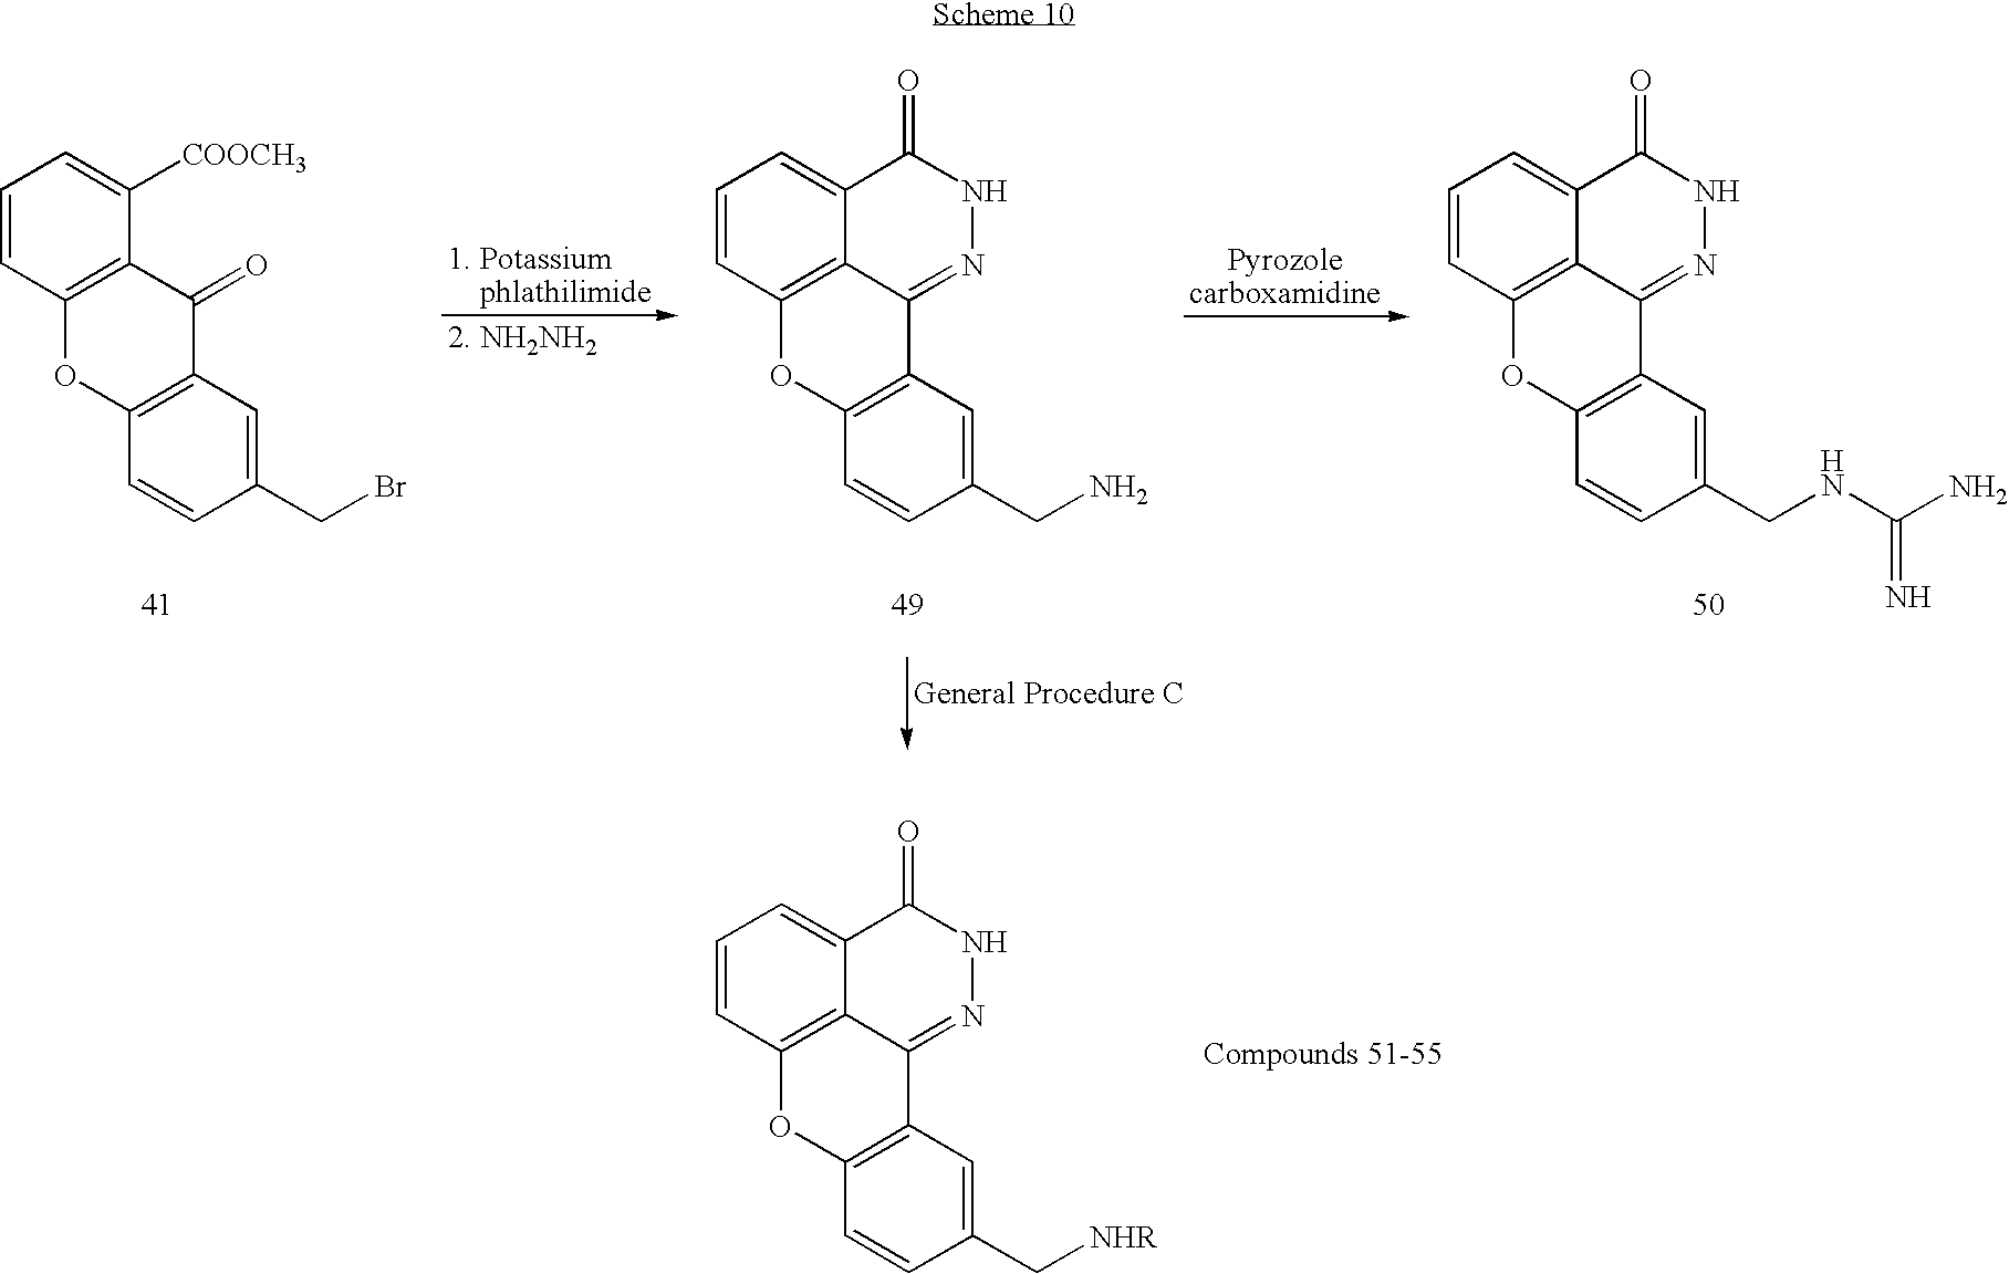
C1=CC2=C(C([COOCH3])=C1)C(=O)C1=C(O2)C=CC(CBr)=C1.C1=CC2=C3C(=C1)C(=O)NN=C3C1=C(O2)C=CC(CN)=C1.C1=CC2=C3C(=C1)C(=O)NN=C3C1=C(O2)C=CC(CNC(=N)N)=C1.C1=CC2=C3C(=C1)C(=O)NN=C3C1=C(O2)C=CC(C[NHR])=C1
